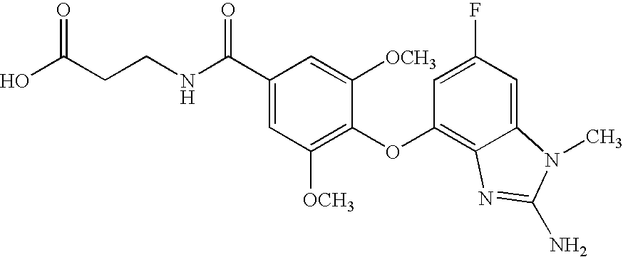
OC(CCNC(C1=CC([OCH3])=C(OC2=C3C(=CC(F)=C2)N(C)C(N)=N3)C([OCH3])=C1)=O)=O
